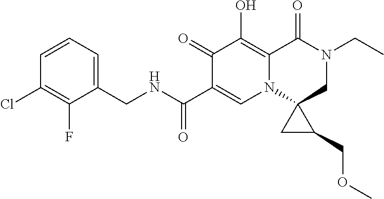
C1=CC=C(CNC(C2=CN3C4(CN(CC)C(=O)C3=C(O)C2=O)CC4COC)=O)C(F)=C1Cl
